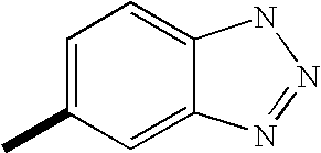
CC1=CC=C2C(=C1)N=NN2
